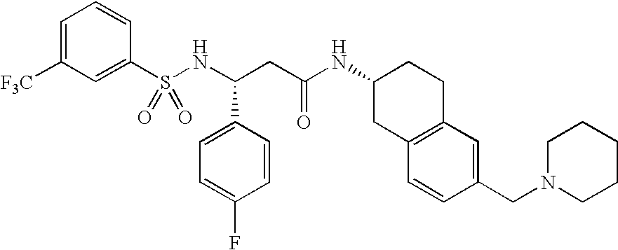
C1([F3C])=CC=CC(S(NC(CC(NC2CC3=C(CC2)C=C(CN2CCCCC2)C=C3)=O)C2=CC=C(F)C=C2)(=O)=O)=C1
